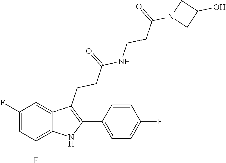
C1(C2=C(CCC(=O)NCCC(=O)N3CC(O)C3)C3=CC(F)=CC(F)=C3N2)=CC=C(F)C=C1
